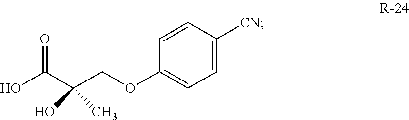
OC(C(COC1=CC=C([CN])C=C1)(O)C)=O
